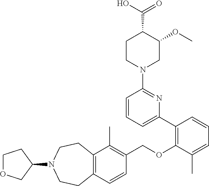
C12=C(C=CC(COC3=C(C4=CC=CC(N5CC(OC)C(C(O)=O)CC5)=N4)C=CC=C3C)=C1C)CCN(C1COCC1)CC2
